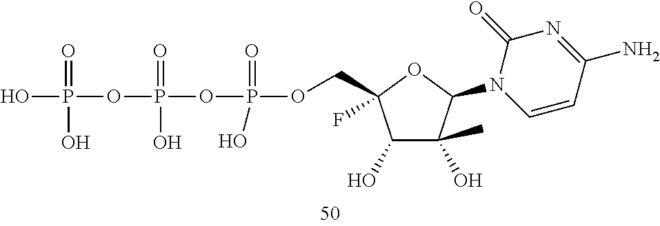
OP(OP(OP(OCC1(F)C(O)C(O)(C)C(N2C=CC(N)=NC2=O)O1)(=O)O)(=O)O)(O)=O
